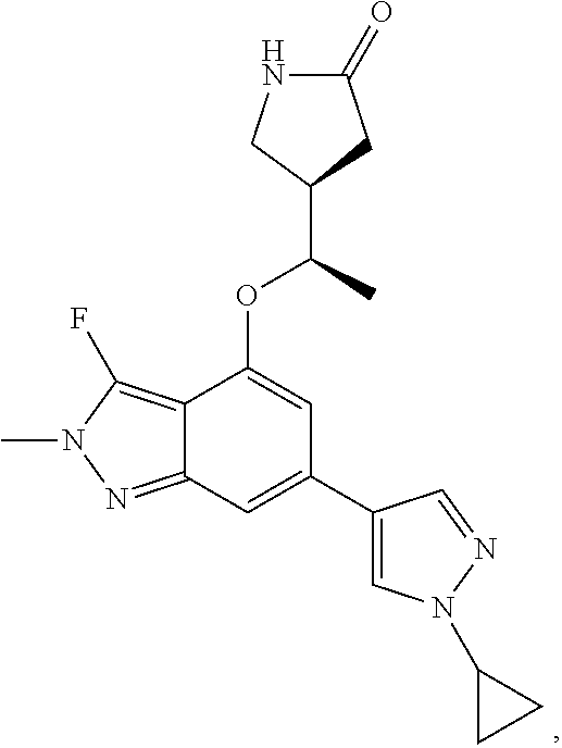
C1(C(C)OC2=CC(C3=CN(C4CC4)N=C3)=CC3=NN(C)C(F)=C23)CC(=O)NC1
